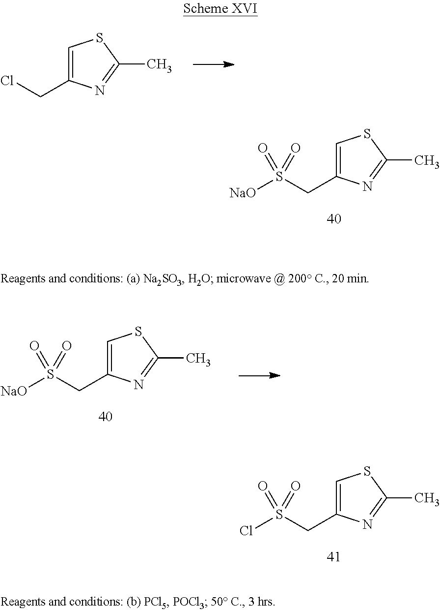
C1=C(CS([NaO])(=O)=O)N=C(C)S1.C1=C(CS(Cl)(=O)=O)N=C(C)S1.C1=C(CCl)N=C(C)S1.C1=C(CS([NaO])(=O)=O)N=C(C)S1
